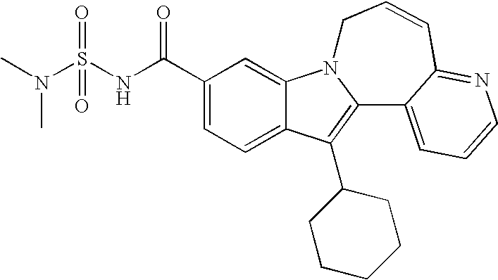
C12=CC=C(C(NS(N(C)C)(=O)=O)=O)C=C1N1C(=C2C2CCCCC2)C2=CC=CN=C2C=CC1
